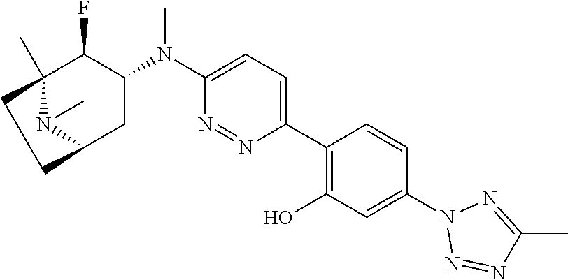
C1(N(C2=CC=C(C3=C(O)C=C(N4N=NC(C)=N4)C=C3)N=N2)C)C(F)C2(C)CCC(C1)N2C
